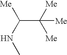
[Me]C(NC)C([Me])([Me])[Me]
